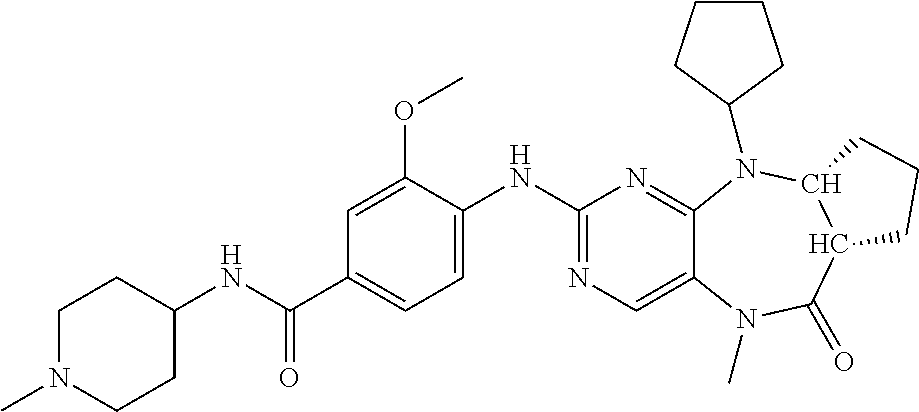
C1(NC2=CC=C(C(NC3CCN(C)CC3)=O)C=C2OC)=NC=C2C(=N1)N(C1CCCC1)C1C(C(=O)N2C)CCC1
